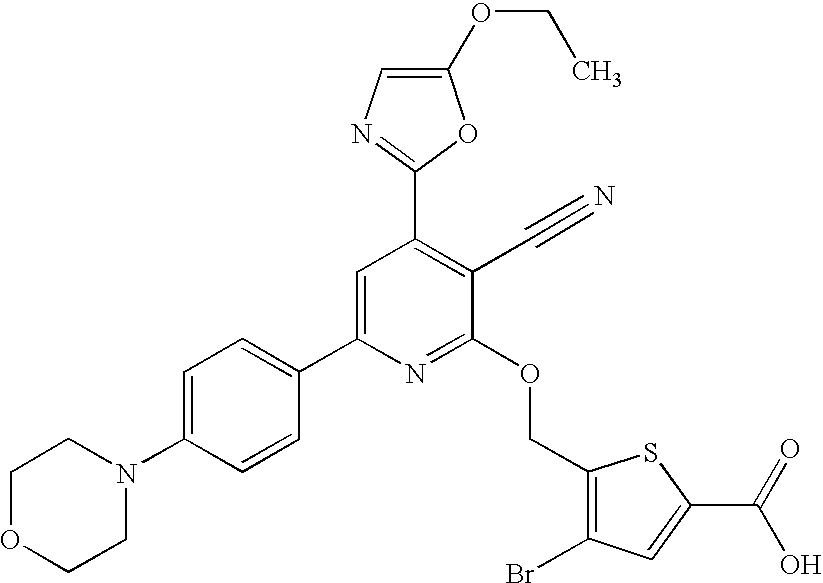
C1OCCN(C2=CC=C(C3=CC(C4=NC=C(OCC)O4)=C(C#N)C(OCC4=C(Br)C=C(C(=O)O)S4)=N3)C=C2)C1
